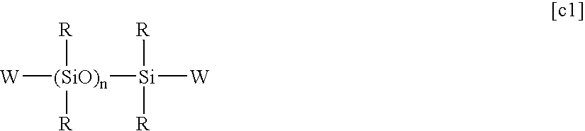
[(SiO)n]([Si]([W])([R])[R])([R])([R])[W]
